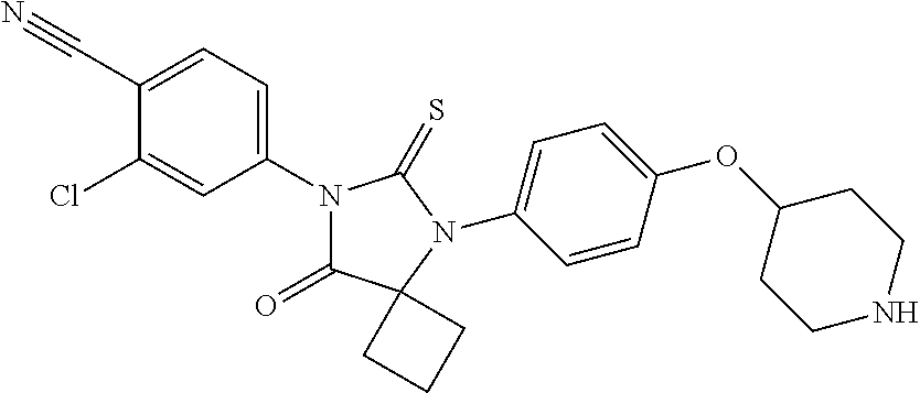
C1(C#N)=CC=C(N2C(=O)C3(N(C4=CC=C(OC5CCNCC5)C=C4)C2=S)CCC3)C=C1Cl
